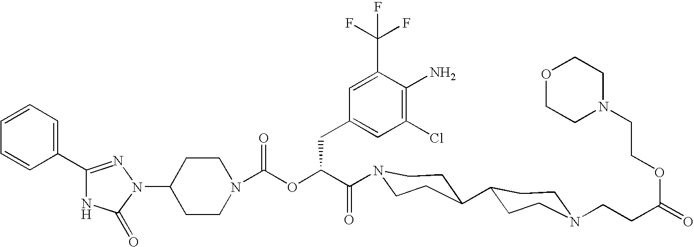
N1(C2CCN(C(OC(C(=O)N3CCC(C4CCN(CCC(=O)OCCN5CCOCC5)CC4)CC3)CC3=CC(Cl)=C(N)C(C(F)(F)F)=C3)=O)CC2)N=C(C2=CC=CC=C2)NC1=O
